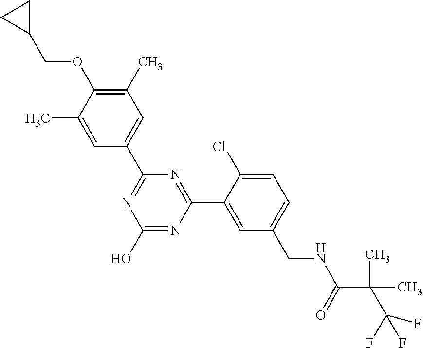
N1=C(C2=CC(C)=C(OCC3CC3)C(C)=C2)N=C(C2=CC(CNC(C(C(F)(F)F)(C)C)=O)=CC=C2Cl)N=C1O
